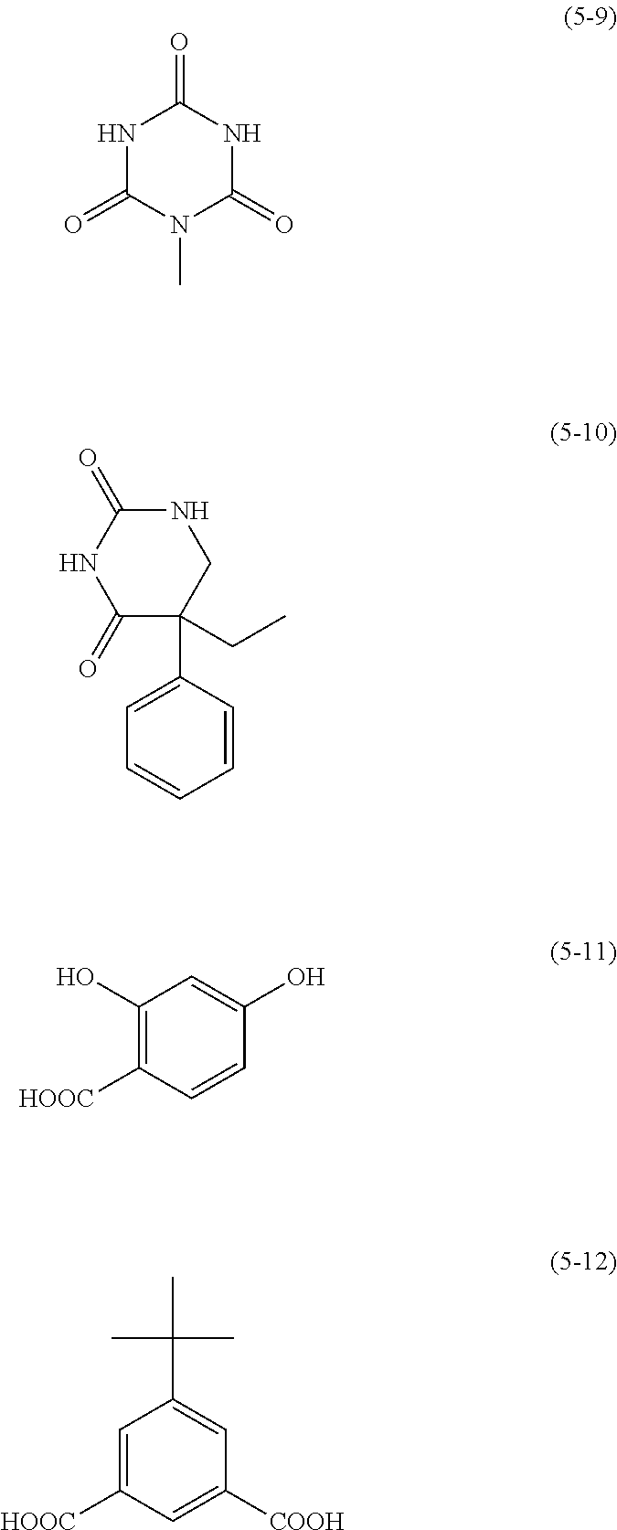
N1C(=O)N(C)C(=O)NC1=O.N1C(=O)NC(=O)C(CC)(C2=CC=CC=C2)C1.C1(O)=C([HOOC])C=CC(O)=C1.C1=C([HOOC])C=C([COOH])C=C1C(C)(C)C
